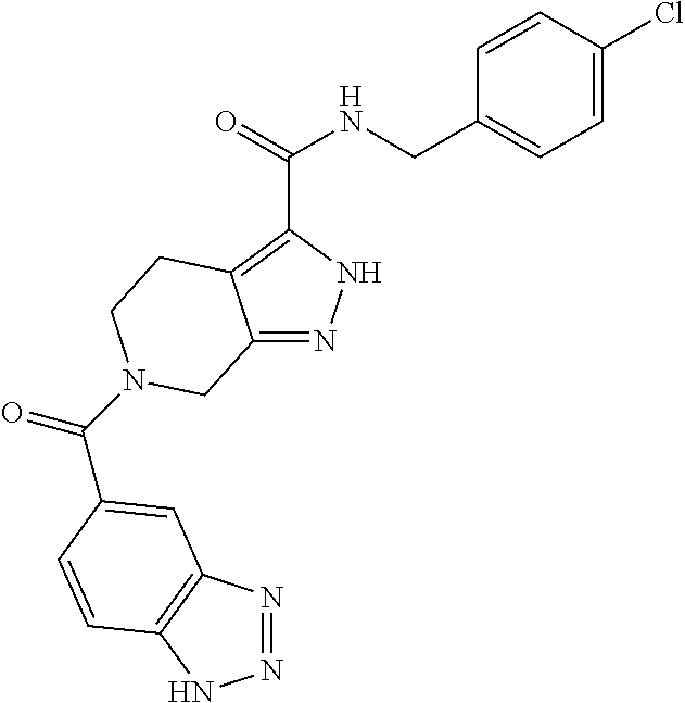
C12=NNC(C(=O)NCC3=CC=C(Cl)C=C3)=C1CCN(C(=O)C1=CC3=C(NN=N3)C=C1)C2
